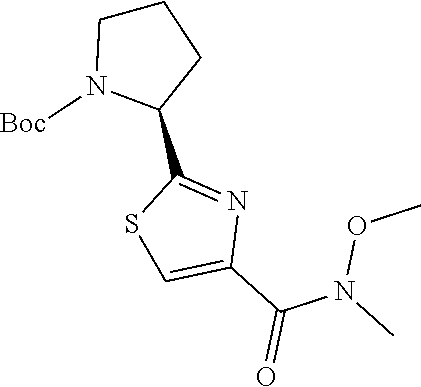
C1N([Boc])C(C2=NC(C(N(C)OC)=O)=CS2)CC1
